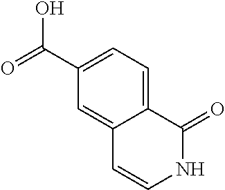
C12=CC=C(C(=O)O)C=C1C=CNC2=O
